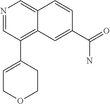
N1=CC(C2=CCOCC2)=C2C(=C1)C=CC(C(=O)N)=C2
